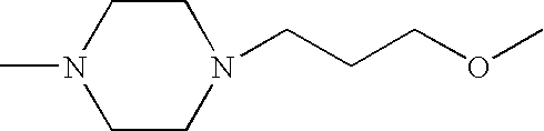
C1CN(CCCOC)CCN1C
